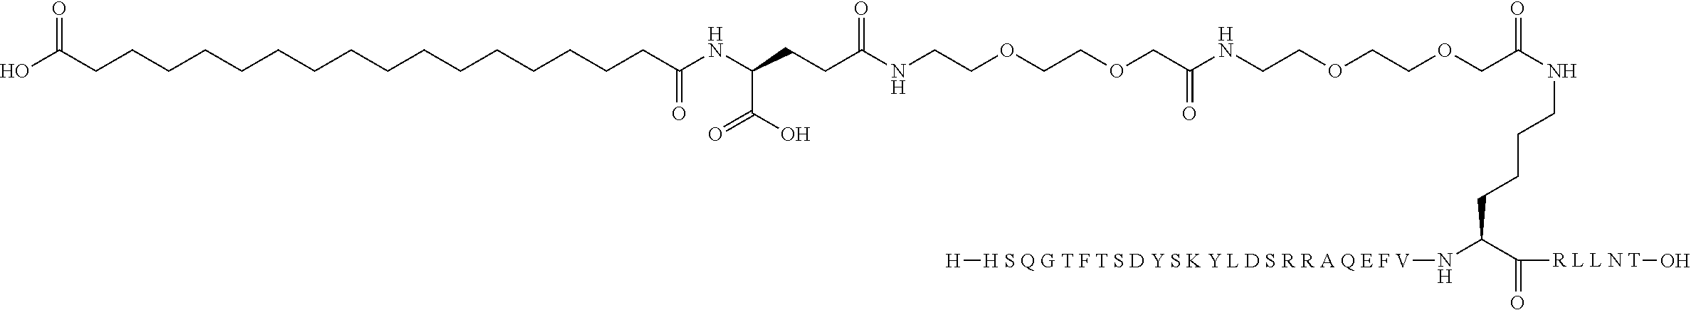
C(NC(=O)COCCOCCNC(COCCOCCNC(CCC(NC(CCCCCCCCCCCCCCCCC(O)=O)=O)C(O)=O)=O)=O)CCCC(N[H S Q G T F T S D Y S K Y L D S R R A Q E F V][H])C(=O)[R L L N T]O
